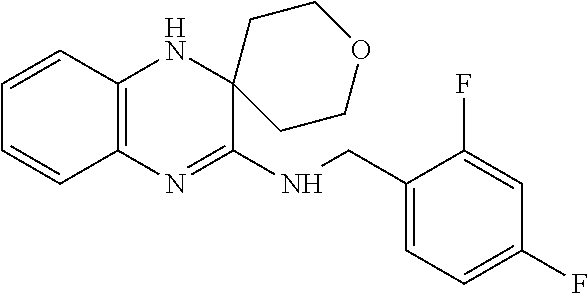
C12=C(N=C(NCC3=CC=C(F)C=C3F)C3(N1)CCOCC3)C=CC=C2
